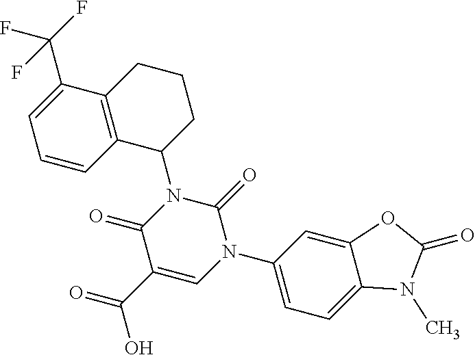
C1(C(F)(F)F)=CC=CC2=C1CCCC2N1C(=O)C(C(O)=O)=CN(C2=CC=C3C(=C2)OC(=O)N3C)C1=O
